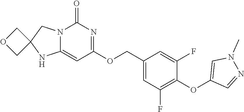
N12C(=CC(OCC3=CC(F)=C(OC4=CN(C)N=C4)C(F)=C3)=NC1=O)NC1(C2)COC1
